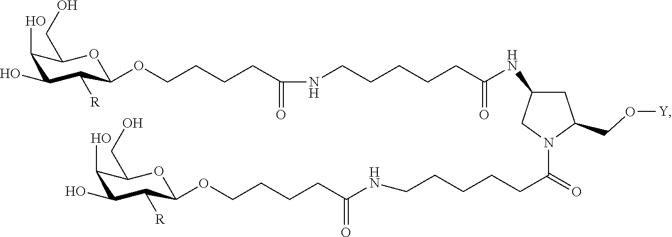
C1(O)C(O)C([R])C(OCCCCC(NCCCCCC(=O)NC2CC(CO[Y])N(C(=O)CCCCCNC(CCCCOC3C([R])C(O)C(O)C(CO)O3)=O)C2)=O)OC1CO
